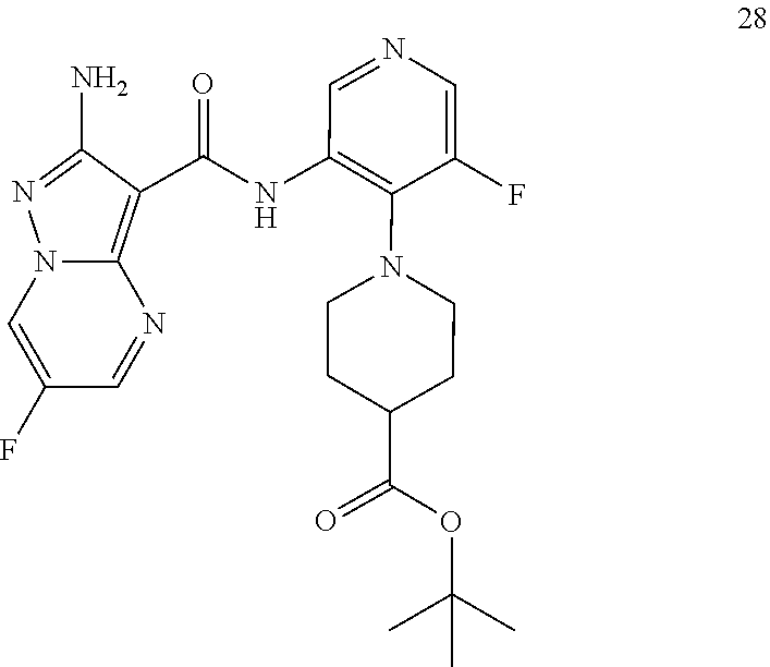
C1(F)=CN2N=C(N)C(C(NC3=C(N4CCC(C(=O)OC(C)(C)C)CC4)C(F)=CN=C3)=O)=C2N=C1
